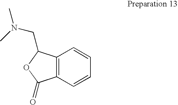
C12=C(C=CC=C1)C(=O)OC2CN(C)C
